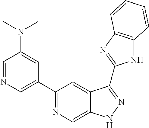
C1=NC=C(C2=NC=C3C(=C2)C(C2=NC4=C(N2)C=CC=C4)=NN3)C=C1N(C)C
